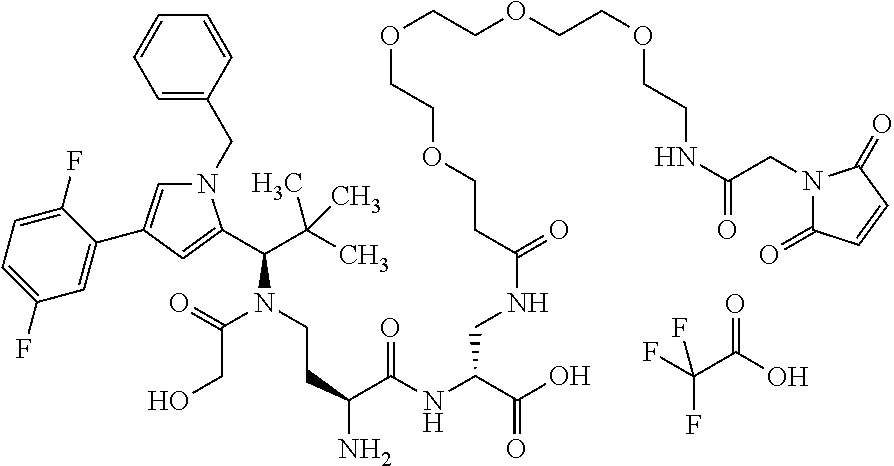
N1(CC2=CC=CC=C2)C=C(C2=CC(F)=CC=C2F)C=C1C(C(C)(C)C)N(CCC(N)C(NC(C(O)=O)CNC(CCOCCOCCOCCOCCNC(=O)CN1C(=O)C=CC1=O)=O)=O)C(=O)CO.FC(F)(C(O)=O)F
